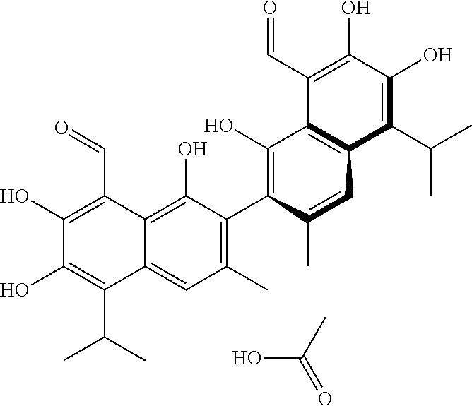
C12=C(O)C(C3=C(O)C4=C(C=C3C)C(C(C)C)=C(O)C(O)=C4C=O)=C(C)C=C1C(C(C)C)=C(O)C(O)=C2C=O.OC(C)=O
